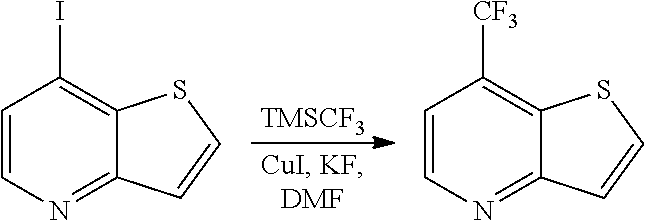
C1=CN=C2C(=C1[CF3])SC=C2.C1=CN=C2C(=C1I)SC=C2.[TMSCF3]
